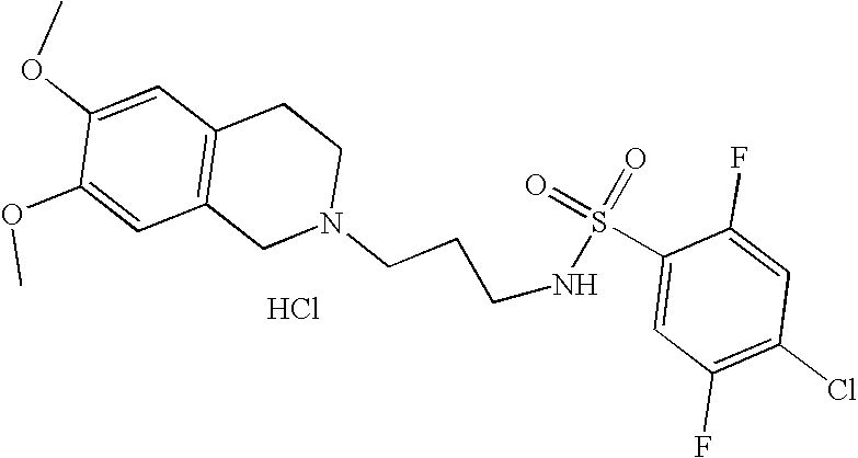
S(=O)(=O)(NCCCN1CC2=C(C=C(OC)C(OC)=C2)CC1)C1=CC(F)=C(Cl)C=C1F.Cl
